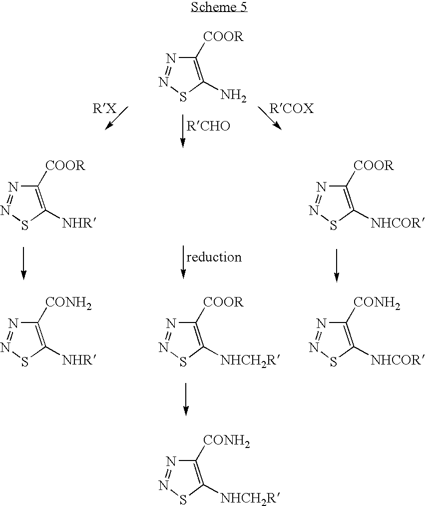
C1([COOR])=C(N)SN=N1.C1([COOR])=C([NHR])SN=N1.C1([COOR])=C([NHCOR])SN=N1.C1([COOR])=C([NHCH2R])SN=N1.C1([CONH2])=C([NHR])SN=N1.C1([CONH2])=C([NHCOR])SN=N1.C1([CONH2])=C([NHCH2R])SN=N1
